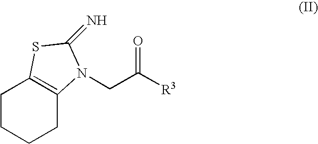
C1C2=C(CCC1)SC(=N)N2CC([R3])=O
